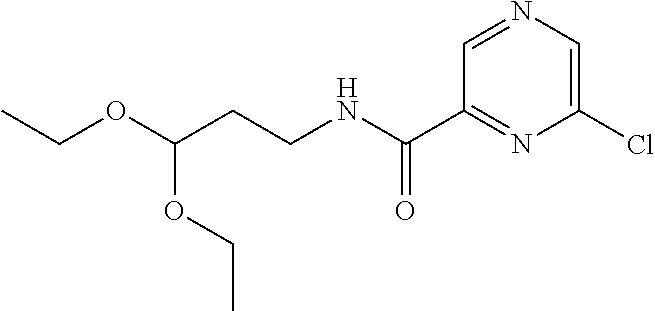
C1(Cl)=CN=CC(C(NCCC(OCC)OCC)=O)=N1
